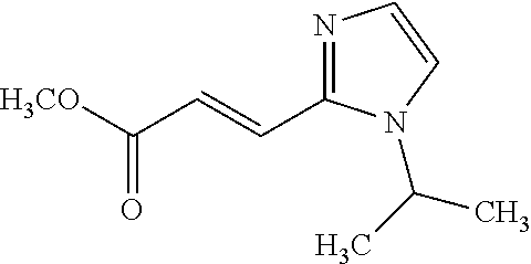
N1=C(C=CC([H3CO])=O)N(C(C)C)C=C1
